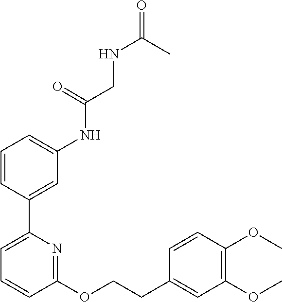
C1=CC(C2=CC=CC(OCCC3=CC(OC)=C(OC)C=C3)=N2)=CC(NC(CNC(=O)C)=O)=C1
